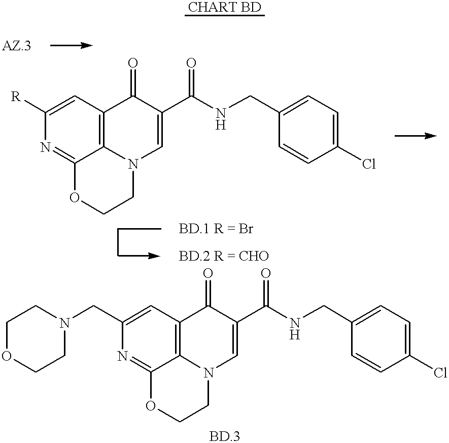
N1=C2C3=C(C=C1[R])C(=O)C(C(NCC1=CC=C(Cl)C=C1)=O)=CN3CCO2.N1=C2C3=C(C=C1CN1CCOCC1)C(=O)C(C(NCC1=CC=C(Cl)C=C1)=O)=CN3CCO2
